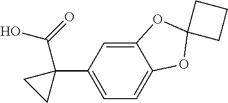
C1=C(C2(C(O)=O)CC2)C=C2C(=C1)OC1(O2)CCC1
